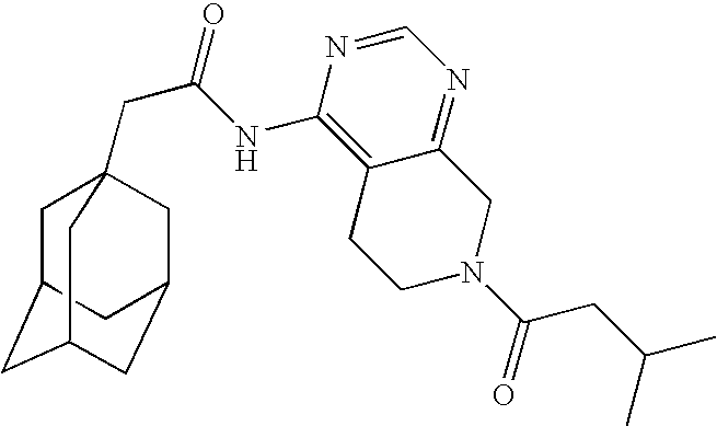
C1C2CC3CC(CC1(CC(=O)NC1=C4C(=NC=N1)CN(C(CC(C)C)=O)CC4)C3)C2
